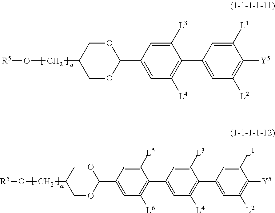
[R5]OCC1COC(C2=CC([L4])=C(C3=CC([L2])=C([Y5])C([L1])=C3)C([L3])=C2)OC1.[R5]OCC1COC(C2=CC([L6])=C(C3=CC([L4])=C(C4=CC([L2])=C([Y5])C([L1])=C4)C([L3])=C3)C([L5])=C2)OC1
